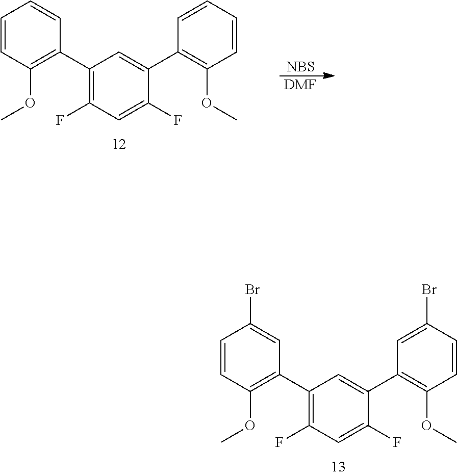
C1(C2=C(OC)C=CC(Br)=C2)=C(F)C=C(F)C(C2=C(OC)C=CC(Br)=C2)=C1.C1(C2=C(OC)C=CC=C2)=C(F)C=C(F)C(C2=C(OC)C=CC=C2)=C1.[NBS].[DMF]
